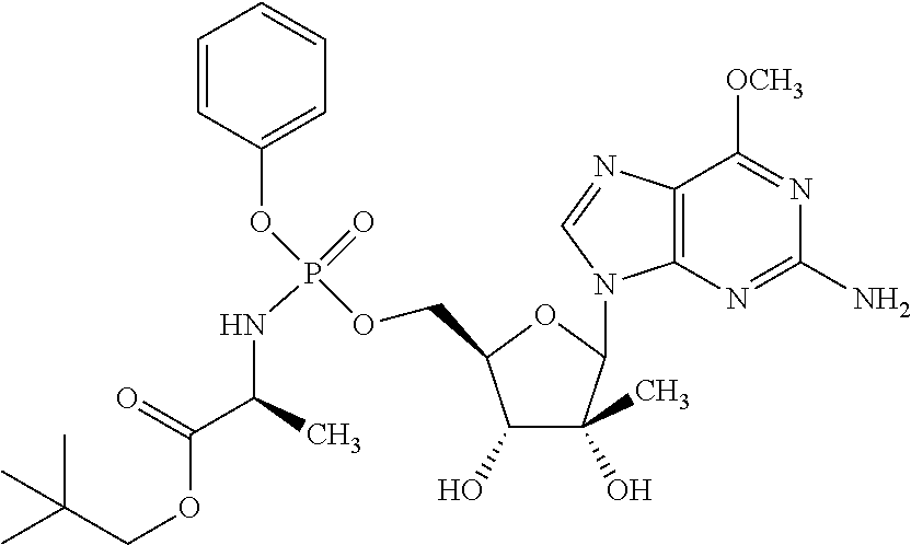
C(OC(=O)C(NP(=O)(OC1=CC=CC=C1)OCC1C(O)C(O)(C)C(N2C3=C(N=C2)C([OCH3])=NC(N)=N3)O1)C)C(C)(C)C
